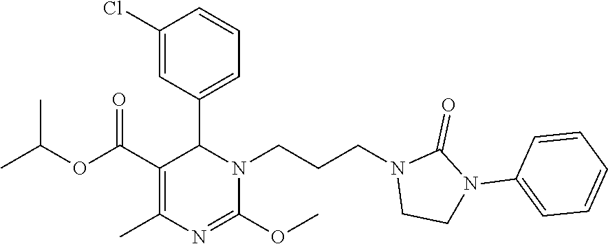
CC(OC(C1=C(C)N=C(OC)N(CCCN2CCN(C3=CC=CC=C3)C2=O)C1C1=CC=CC(Cl)=C1)=O)C
